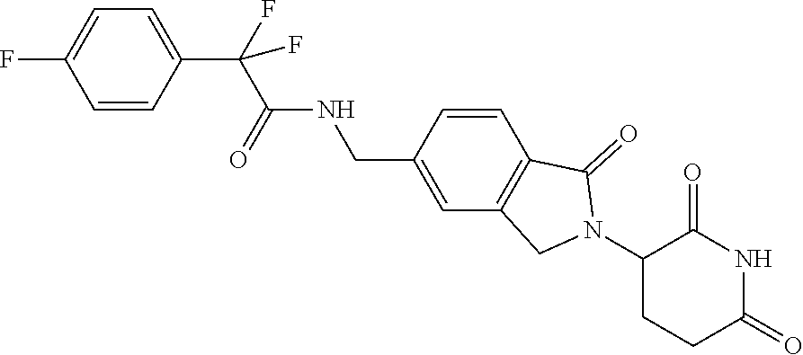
C1=CC(C(F)(C(=O)NCC2=CC3=C(C=C2)C(=O)N(C2CCC(=O)NC2=O)C3)F)=CC=C1F
